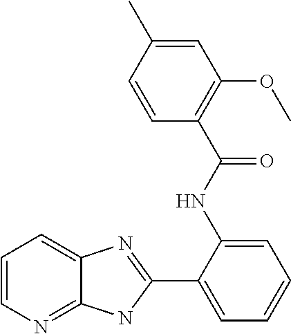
C1=CN=C2C(=C1)N=C(C1=CC=CC=C1NC(C1=C(OC)C=C(C)C=C1)=O)N2
